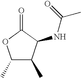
C1(C)C(C)C(NC(C)=O)C(=O)O1
